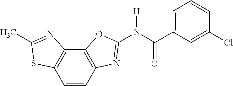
C1=CC2=C(C3=C1SC(C)=N3)OC(N(C(C1=CC=CC(Cl)=C1)=O)[H])=N2
